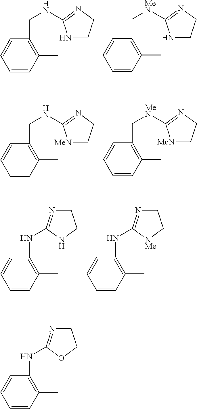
C1=CC(C)=C(CNC2=NCCN2)C=C1.C1=CC(C)=C(C[MeN]C2=NCCN2)C=C1.C1=CC(C)=C(CNC2=NCC[MeN]2)C=C1.C1=CC(C)=C(C[MeN]C2=NCC[MeN]2)C=C1.C1=CC(C)=C(NC2=NCCN2)C=C1.C1=CC(C)=C(NC2=NCC[NMe]2)C=C1.C1=CC(C)=C(NC2=NCCO2)C=C1
